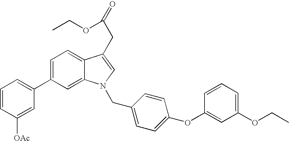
C1=C(C2=CC=CC([OAc])=C2)C=C2C(=C1)C(CC(=O)OCC)=CN2CC1=CC=C(OC2=CC(OCC)=CC=C2)C=C1
